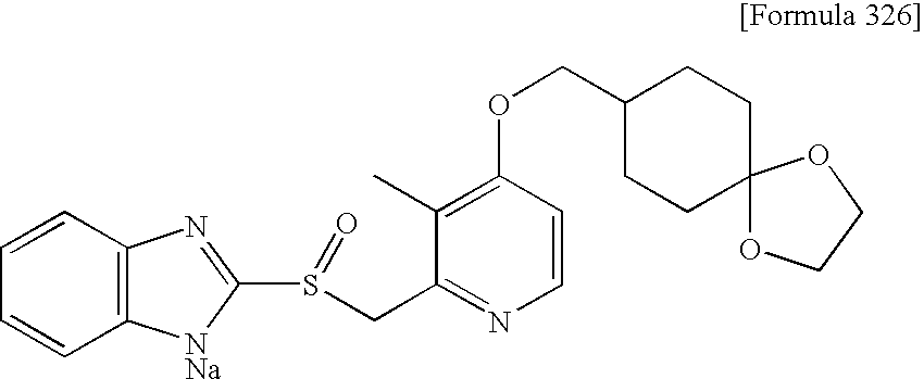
C1=CC=CC2=C1N=C(S(CC1=NC=CC(OCC3CCC4(CC3)OCCO4)=C1C)=O)[NNa]2
